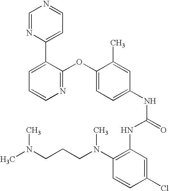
C1=NC(C2=CC=CN=C2OC2=CC=C(NC(=O)NC3=C(N(CCCN(C)C)C)C=CC(Cl)=C3)C=C2C)=CC=N1
